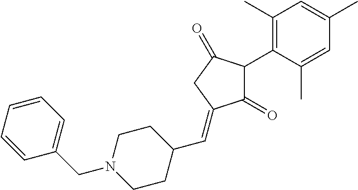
C1(=O)C(C2=C(C)C=C(C)C=C2C)C(=O)CC1=CC1CCN(CC2=CC=CC=C2)CC1
